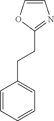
C1=CC=CC=C1CCC1=NC=CO1
